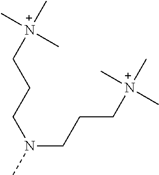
N(CCC[N+](C)(C)C)(C)CCC[N+](C)(C)C
